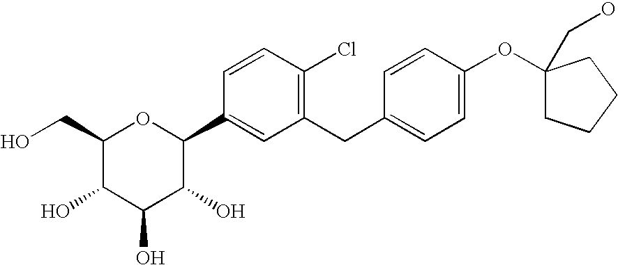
OCC1C(O)C(O)C(O)C(C2=CC(CC3=CC=C(OC4(CO)CCCC4)C=C3)=C(Cl)C=C2)O1
